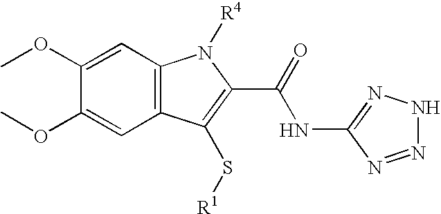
C1(C(NC2=NNN=N2)=O)=C(S[R1])C2=C(N1[R4])C=C(OC)C(OC)=C2
